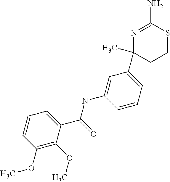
N(C1=CC(C2(C)CCSC(N)=N2)=CC=C1)C(C1=CC=CC(OC)=C1OC)=O
